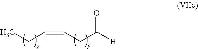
C(CC([H])=O)=CCC
